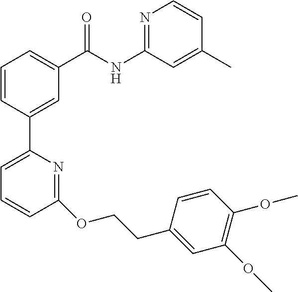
C1=CC(C2=CC=CC(OCCC3=CC(OC)=C(OC)C=C3)=N2)=CC(C(NC2=NC=CC(C)=C2)=O)=C1
